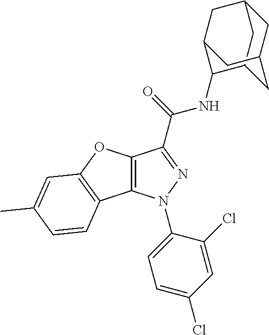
C12=C(N(C3=CC=C(Cl)C=C3Cl)N=C1C(NC1C3CC4CC(C3)CC1C4)=O)C1=C(O2)C=C(C)C=C1
